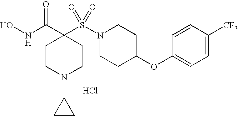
C1(OC2CCN(S(=O)(=O)C3(C(=O)NO)CCN(C4CC4)CC3)CC2)=CC=C([CF3])C=C1.Cl
